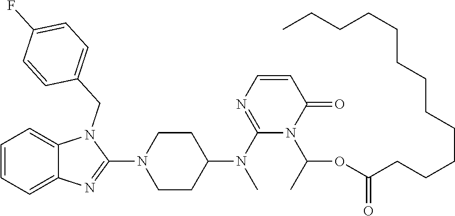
C1=CC=C2C(=C1)N(CC1=CC=C(F)C=C1)C(N1CCC(N(C3=NC=CC(=O)N3C(OC(=O)CCCCCCCCCCCC)C)C)CC1)=N2
